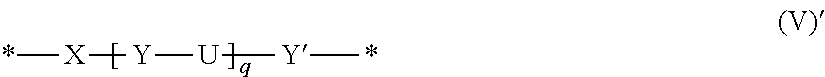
*[X][Y][U][Y]*.[q]
